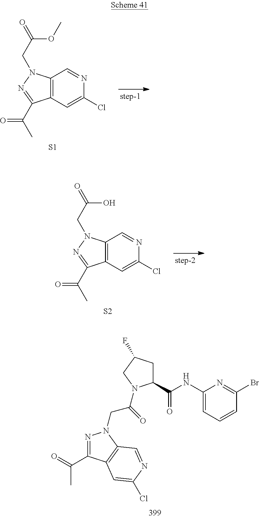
C1(NC(C2CC(F)CN2C(CN2N=C(C(=O)C)C3=C2C=NC(Cl)=C3)=O)=O)=CC=CC(Br)=N1.C12=C(C=C(Cl)N=C1)C(C(C)=O)=NN2CC(OC)=O.[S1].C12=C(C=C(Cl)N=C1)C(C(C)=O)=NN2CC(O)=O.[S2]
